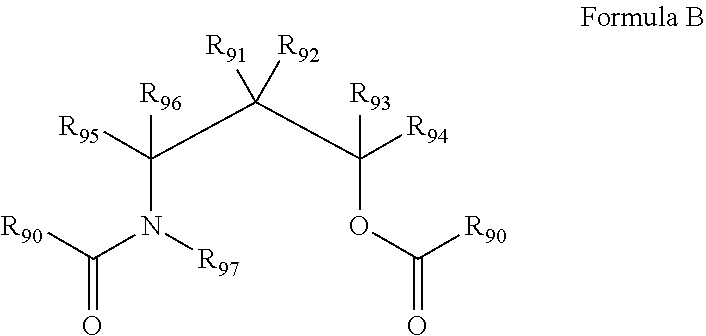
[R90]C(N([R97])C([R96])([R95])C(C([R93])(OC([R90])=O)[R94])([R92])[R91])=O
